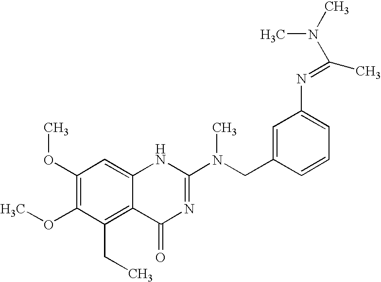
C1(OC)=C(OC)C(CC)=C2C(=C1)NC(N(CC1=CC(N=C(N(C)C)C)=CC=C1)C)=NC2=O
